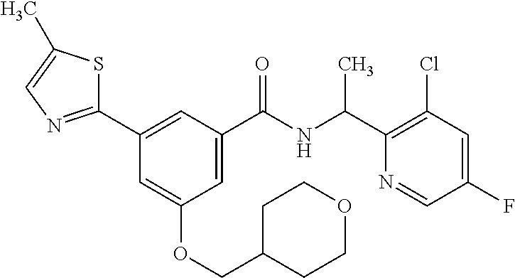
C1(C2=NC=C(C)S2)=CC(C(NC(C2=C(Cl)C=C(F)C=N2)C)=O)=CC(OCC2CCOCC2)=C1
